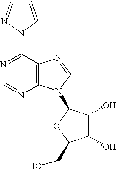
N1=C(N2N=CC=C2)C2=C(N=C1)N(C1C(O)C(O)C(CO)O1)C=N2
